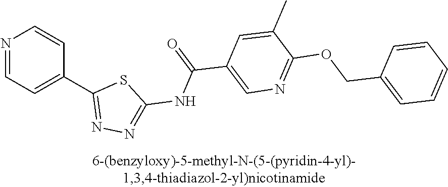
N1=CC=C(C2=NN=C(NC(=O)C3=CN=C(OCC4=CC=CC=C4)C(C)=C3)S2)C=C1
